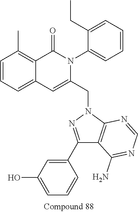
C1=CC=C2C(=C1C)C(=O)N(C1=CC=CC=C1CC)C(CN1N=C(C3=CC(O)=CC=C3)C3=C1N=CN=C3N)=C2
